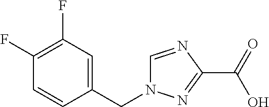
C1(F)=C(F)C=C(CN2C=NC(C(=O)O)=N2)C=C1
